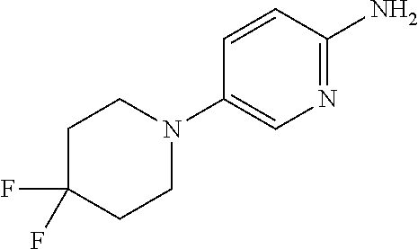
C1C(F)(F)CCN(C2=CN=C(N)C=C2)C1
